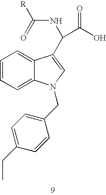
C1=CC=C2C(=C1)C(C(NC(=O)[R])C(=O)O)=CN2CC1=CC=C(CC)C=C1
